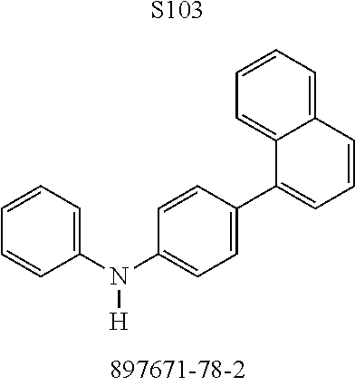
[S103].C1(N(C2=CC=C(C3=CC=CC4=CC=CC=C34)C=C2)[H])=CC=CC=C1
